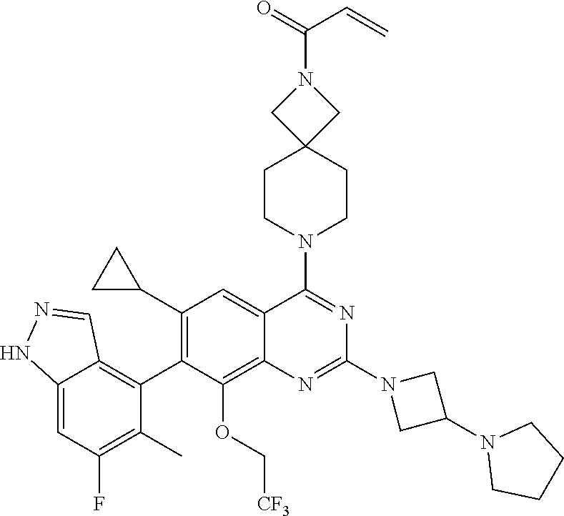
C12=CC(F)=C(C)C(C3=C(C4CC4)C=C4C(=C3OC[CF3])N=C(N3CC(N5CCCC5)C3)N=C4N3CCC4(CC3)CN(C(=O)C=C)C4)=C1C=NN2
